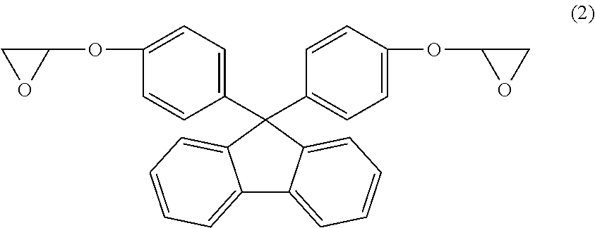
C1(OC2=CC=C(C3(C4=CC=C(OC5OC5)C=C4)C4=CC=CC=C4C4=CC=CC=C43)C=C2)CO1
